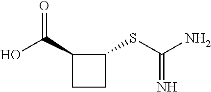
OC(C1C(SC(=N)N)CC1)=O
